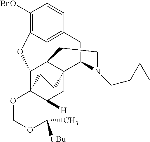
C1([BnO])=C2C3=C(C=C1)CC1C45C3(C(C3(C([H])(C4)C(C)([t-Bu])OCO3)CC5)O2)CCN1CC1CC1
